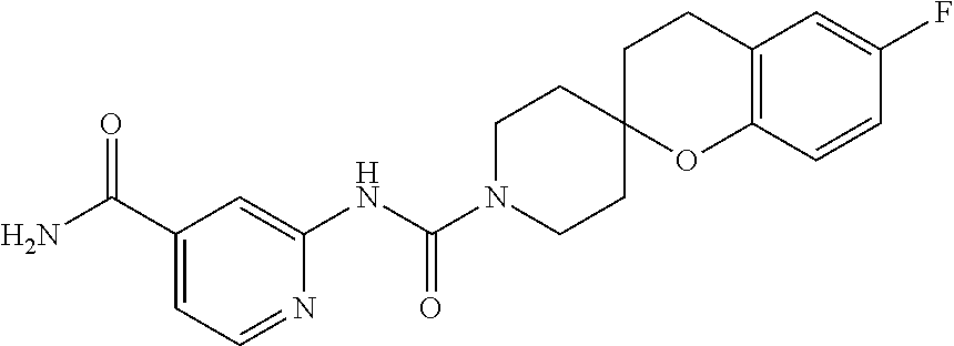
C12=C(C=CC(F)=C1)OC1(CC2)CCN(C(NC2=CC(C(N)=O)=CC=N2)=O)CC1
